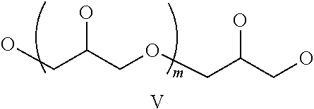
OCC(COCC(CO)O)O.[V]
